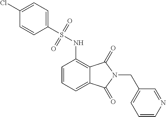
C1=CC=C2C(=C1NS(C1=CC=C(Cl)C=C1)(=O)=O)C(=O)N(CC1=CC=CN=C1)C2=O
